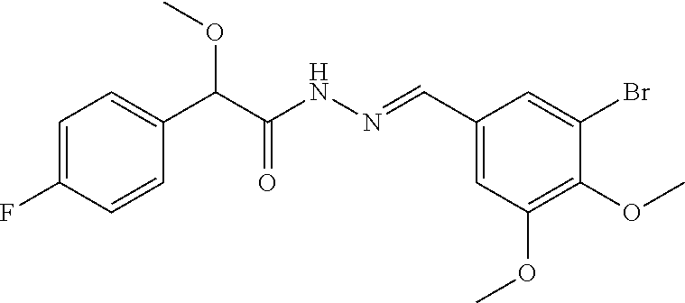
O=C(C(OC)C1=CC=C(F)C=C1)NN=CC1=CC(OC)=C(OC)C(Br)=C1
